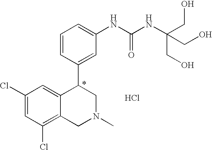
C1(Cl)=CC(Cl)=C2C(=C1)C(C1=CC(NC(=O)NC(CO)(CO)CO)=CC=C1)CN(C)C2.Cl
